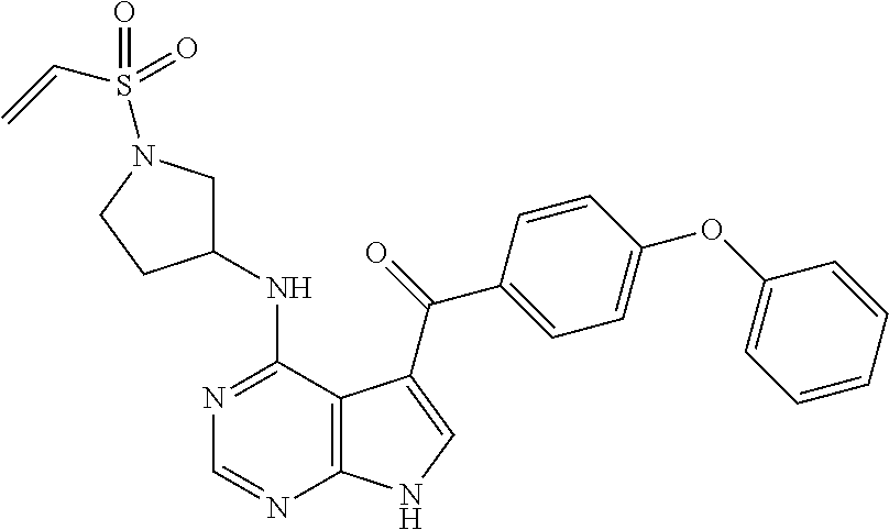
N1=C(NC2CN(S(=O)(=O)C=C)CC2)C2=C(N=C1)NC=C2C(=O)C1=CC=C(OC2=CC=CC=C2)C=C1
